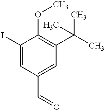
C1(I)=CC(C=O)=CC(C(C)(C)C)=C1OC
